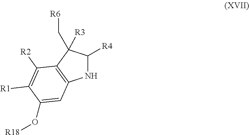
C1([R4])NC2=C(C1(C[R6])[R3])C([R2])=C([R1])C(O[R18])=C2
